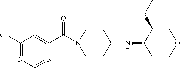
C1(Cl)=NC=NC(C(N2CCC(NC3CCOCC3OC)CC2)=O)=C1
